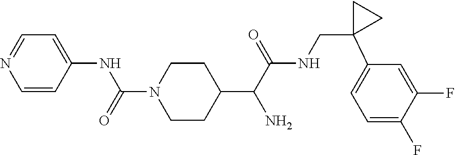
C1=CC(NC(N2CCC(C(C(NCC3(C4=CC=C(F)C(F)=C4)CC3)=O)N)CC2)=O)=CC=N1
